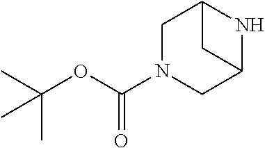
C1N(C(OC(C)(C)C)=O)CC2NC1C2
